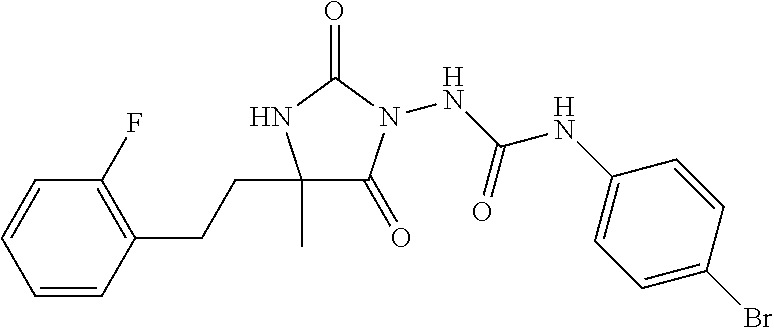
C1(C)(CCC2=C(F)C=CC=C2)C(=O)N(NC(NC2=CC=C(Br)C=C2)=O)C(=O)N1
